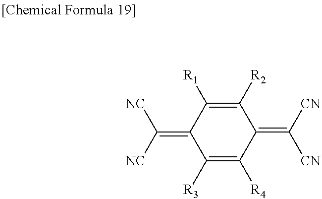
C1([R3])=C([R4])C(=C([CN])[CN])C([R2])=C([R1])C1=C([NC])[NC]
